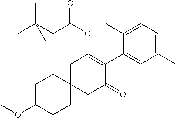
C1C(OC)CCC2(C1)CC(=O)C(C1=CC(C)=CC=C1C)=C(OC(CC(C)(C)C)=O)C2
